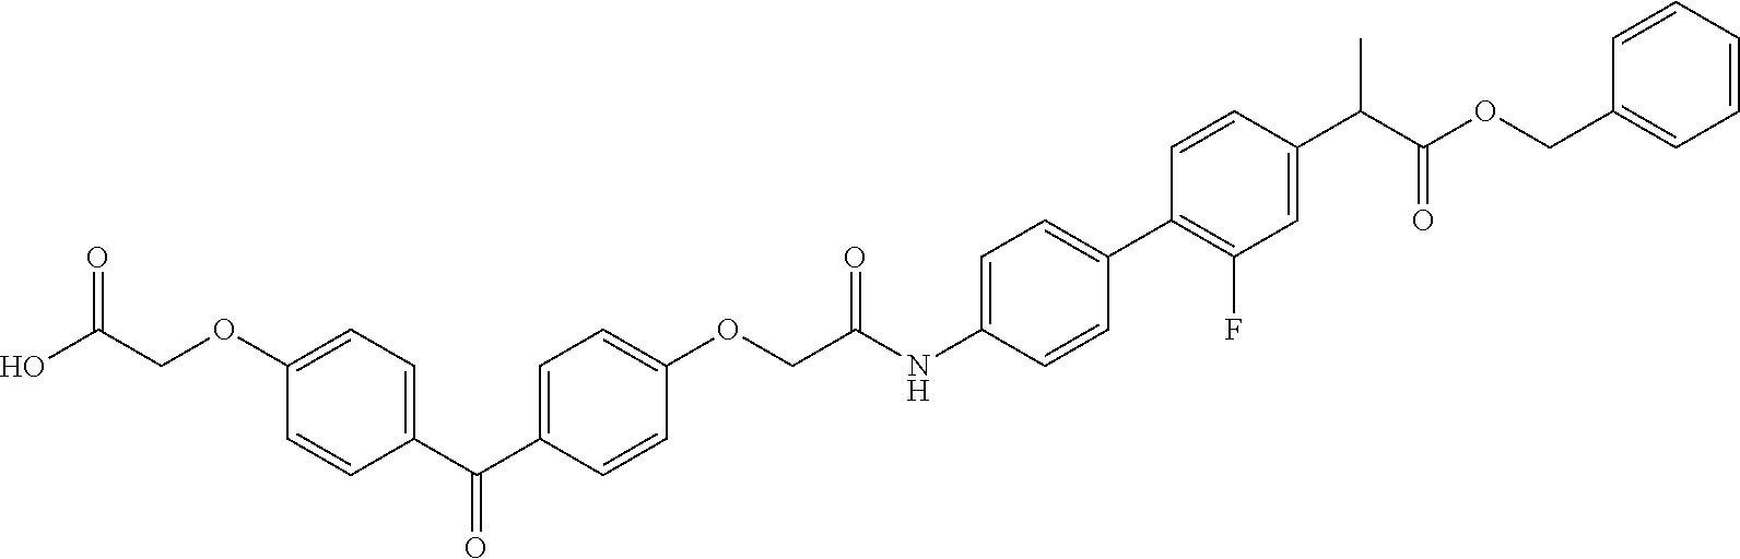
C1=CC=CC(COC(C(C2=CC(F)=C(C3=CC=C(NC(COC4=CC=C(C(C5=CC=C(OCC(O)=O)C=C5)=O)C=C4)=O)C=C3)C=C2)C)=O)=C1
